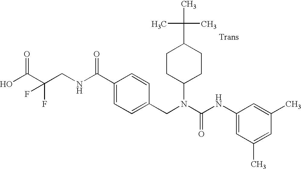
OC(C(CNC(C1=CC=C(CN(C(NC2=CC(C)=CC(C)=C2)=O)C2CCC(C(C)(C)C)CC2)C=C1)=O)(F)F)=O
